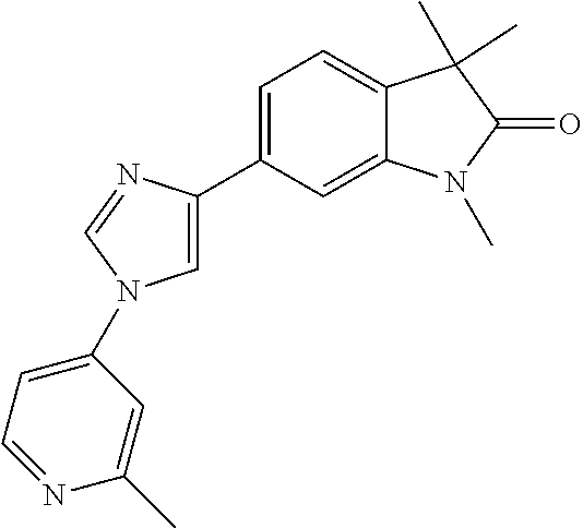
C1=C(C2=CC=C3C(=C2)N(C)C(=O)C3(C)C)N=CN1C1=CC=NC(C)=C1
